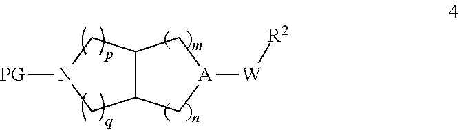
C12C(C[A]([W][R2])C1)CN([PG])C2
